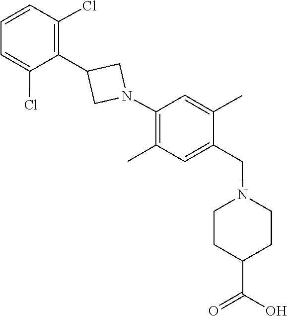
C1=CC(Cl)=C(C2CN(C3=C(C)C=C(CN4CCC(C(=O)O)CC4)C(C)=C3)C2)C(Cl)=C1
